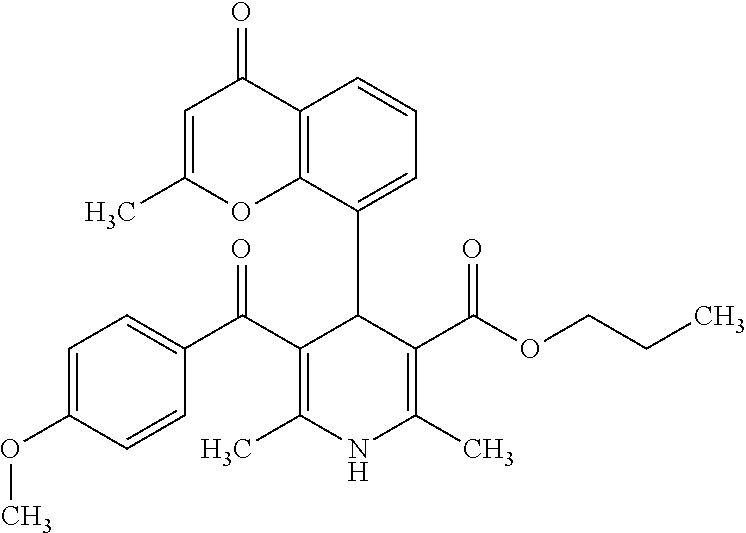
C12=C(C(C3C(C(C4=CC=C(OC)C=C4)=O)=C(C)NC(C)=C3C(OCCC)=O)=CC=C1)OC(C)=CC2=O
